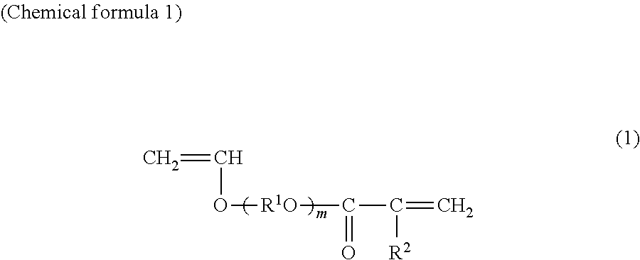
C=CO[R1O]C(C(=C)[R2])=O
